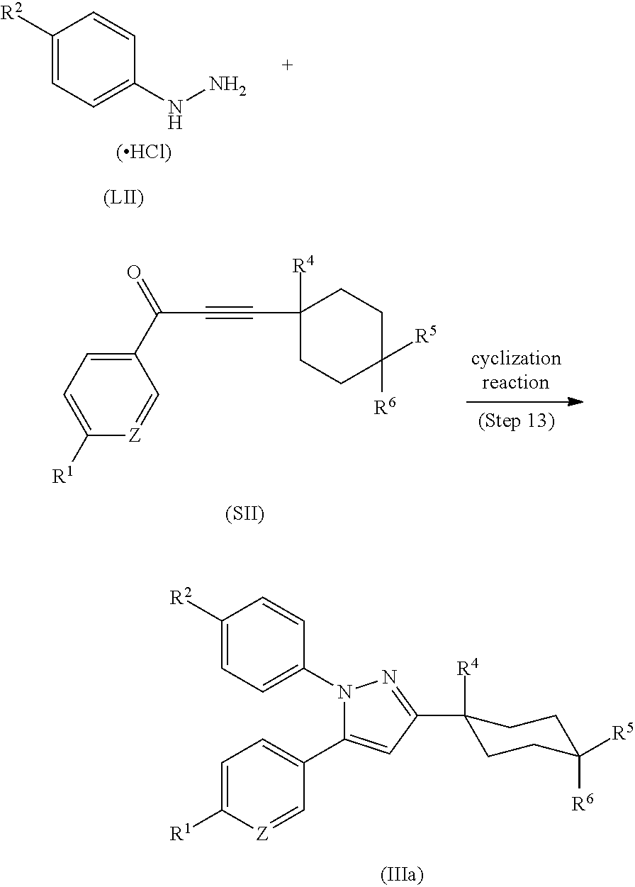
C1(C(C#CC2([R4])CCC([R5])([R6])CC2)=O)=CC=C([R1])[Z]=C1.[(SII)].C1([R4])(C2=NN(C3=CC=C([R2])C=C3)C(C3=CC=C([R1])[Z]=C3)=C2)CCC([R6])([R5])CC1.C1([R2])=CC=C(NN)C=C1.[(HCl)]
